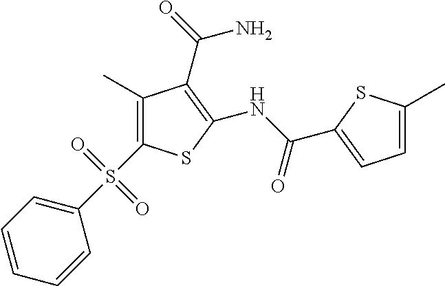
C1(C)=C(S(C2=CC=CC=C2)(=O)=O)SC(NC(=O)C2=CC=C(C)S2)=C1C(=O)N
